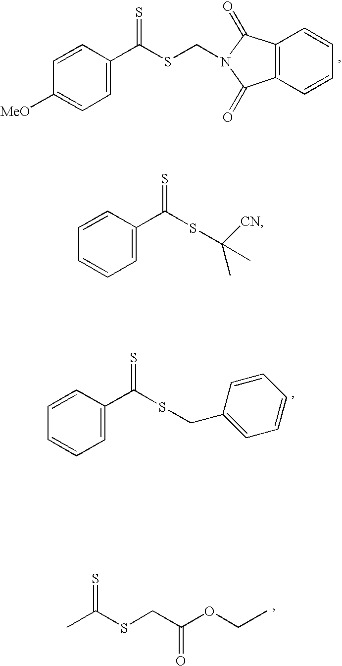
C1=C(C(SCN2C(=O)C3=C(C2=O)C=CC=C3)=S)C=CC([MeO])=C1.C1=C(C(SCC2=CC=CC=C2)=S)C=CC=C1.CC(SCC(OCC)=O)=S.C1=C(C(SC(C)([CN])C)=S)C=CC=C1
